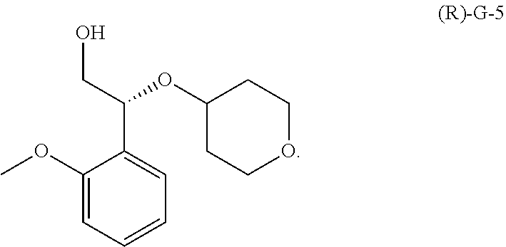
OCC(OC1CCOCC1)C1=CC=CC=C1OC
